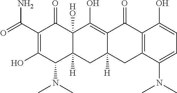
C1(C(=O)N)=C(O)C(N(C)C)C2([H])C([HO])(C1=O)C(O)=C1C([H])(C2)CC2=C(C1=O)C(O)=CC=C2N(C)C
